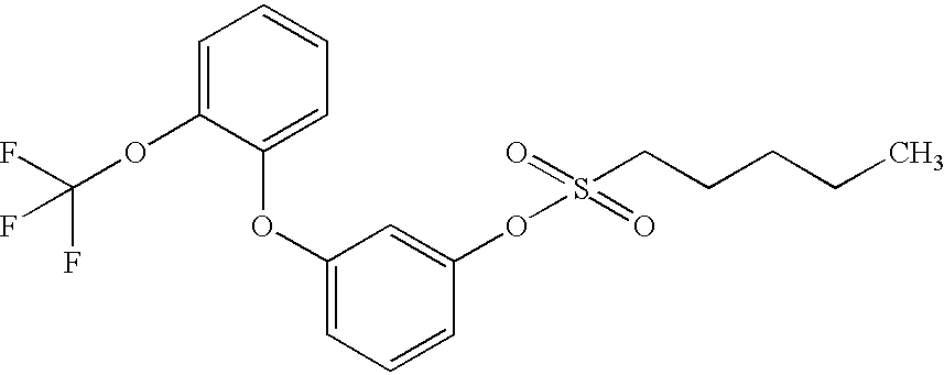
C1=C(OC(F)(F)F)C(OC2=CC=CC(OS(=O)(CCCCC)=O)=C2)=CC=C1
